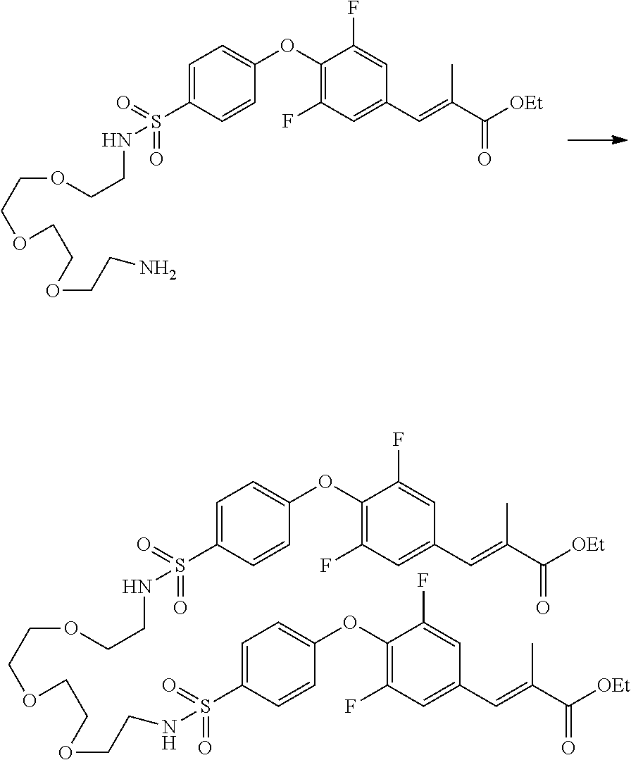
C1=C(S(=O)(=O)NCCOCCOCCOCCN)C=CC(OC2=C(F)C=C(C=C(C([OEt])=O)C)C=C2F)=C1.C1=C(S(=O)(=O)NCCOCCOCCOCCNS(C2=CC=C(OC3=C(F)C=C(C=C(C([OEt])=O)C)C=C3F)C=C2)(=O)=O)C=CC(OC2=C(F)C=C(C=C(C([OEt])=O)C)C=C2F)=C1
